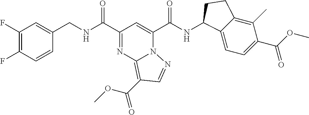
C1(C(NCC2=CC(F)=C(F)C=C2)=O)=NC2=C(C(OC)=O)C=NN2C(C(NC2C3=CC=C(C(OC)=O)C(C)=C3CC2)=O)=C1
